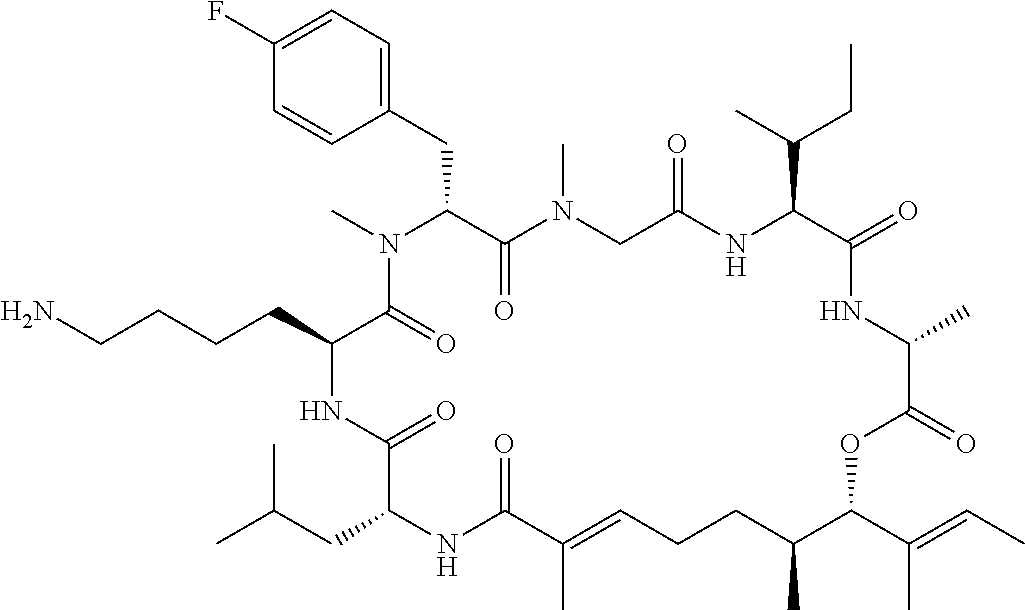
C1(F)=CC=C(CC2C(=O)N(C)CC(=O)NC(C(C)CC)C(=O)NC(C)C(=O)OC(C(C)=CC)C(C)CCC=C(C)C(=O)NC(CC(C)C)C(=O)NC(CCCCN)C(=O)N2C)C=C1
